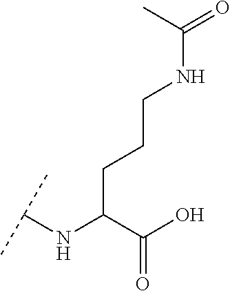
C(C(C(O)=O)NC(C)C)CCNC(=O)C
